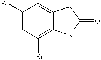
C1=C(Br)C=C2C(=C1Br)NC(=O)C2
